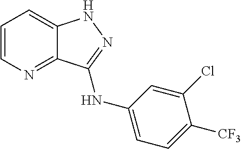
C1=CN=C2C(=C1)NN=C2NC1=CC=C([CF3])C(Cl)=C1
